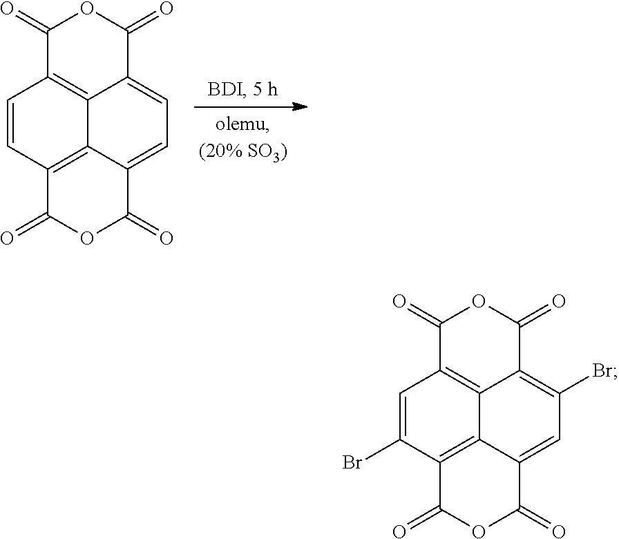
C1(=O)C2=C3C(=CC=C4C3=C(C=C2)C(=O)OC4=O)C(=O)O1.C1(=O)C2=C3C(=C(Br)C=C4C3=C(C(Br)=C2)C(=O)OC4=O)C(=O)O1
